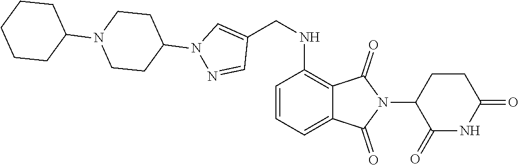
C1CN(C2CCCCC2)CCC1N1C=C(CNC2=C3C(=O)N(C4C(=O)NC(=O)CC4)C(=O)C3=CC=C2)C=N1
